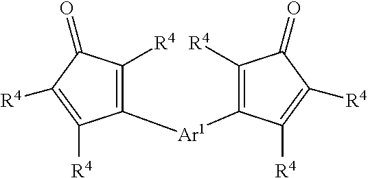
C1([R4])=C([Ar1]C2=C([R4])C(=O)C([R4])=C2[R4])C([R4])=C([R4])C1=O
